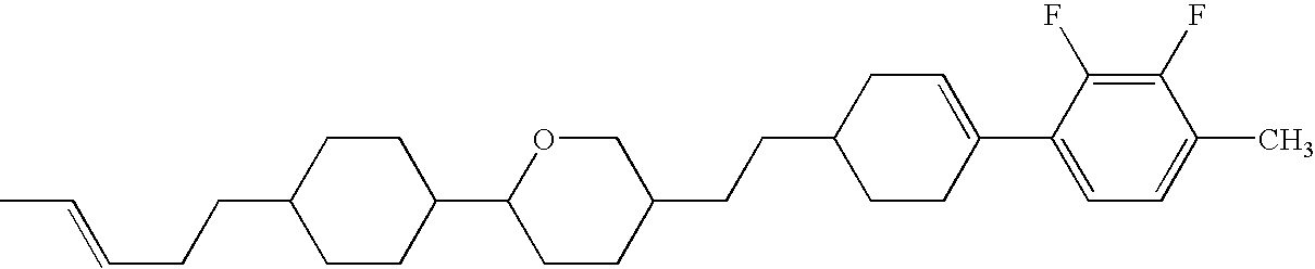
C1(F)=C(F)C(C2=CCC(CCC3COC(C4CCC(CCC=CC)CC4)CC3)CC2)=CC=C1C
